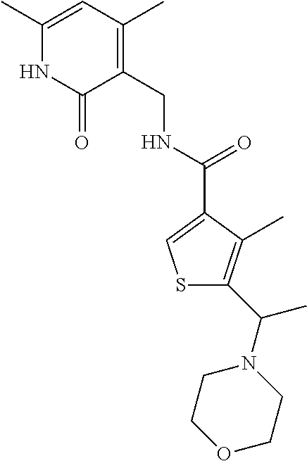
C1(C)=C(CNC(=O)C2=CSC(C(N3CCOCC3)C)=C2C)C(=O)NC(C)=C1
